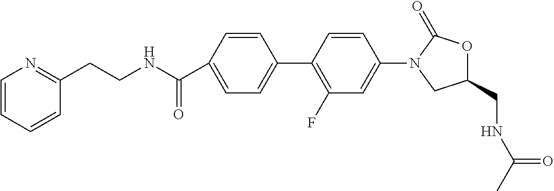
C1(CNC(=O)C)OC(=O)N(C2=CC(F)=C(C3=CC=C(C(NCCC4=NC=CC=C4)=O)C=C3)C=C2)C1
